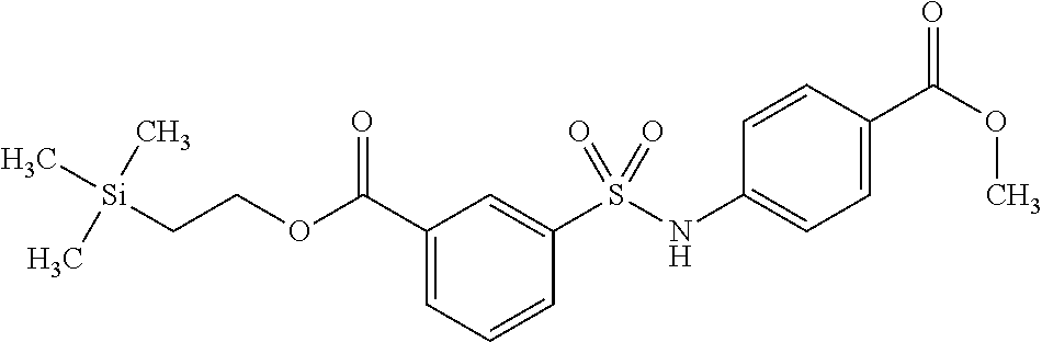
C1(C(OCC[Si](C)(C)C)=O)=CC=CC(S(NC2=CC=C(C(OC)=O)C=C2)(=O)=O)=C1
